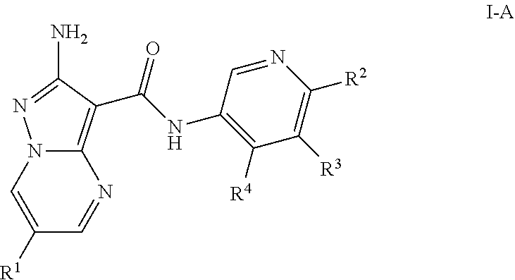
C1=C([R1])C=NC2=C(C(NC3=C([R4])C([R3])=C([R2])N=C3)=O)C(N)=NN12
